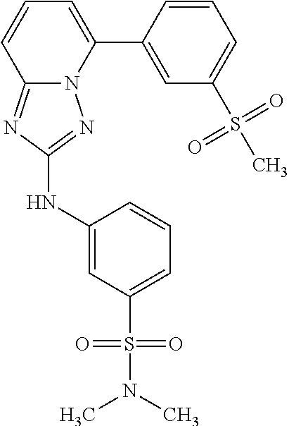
C12=NC(NC3=CC(S(N(C)C)(=O)=O)=CC=C3)=NN1C(C1=CC(S(C)(=O)=O)=CC=C1)=CC=C2
